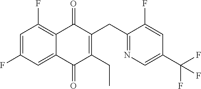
C1=C(F)C=C2C(=C1F)C(=O)C(CC1=NC=C(C(F)(F)F)C=C1F)=C(CC)C2=O
